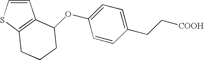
C1(CC[COOH])=CC=C(OC2C3=C(SC=C3)CCC2)C=C1
